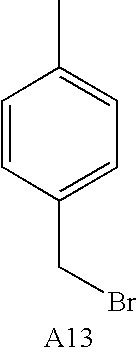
C1=CC(CBr)=CC=C1C
